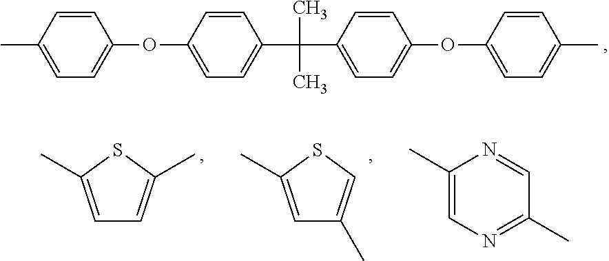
C1=C(OC2=CC=C(C(C3=CC=C(OC4=CC=C(C)C=C4)C=C3)(C)C)C=C2)C=CC(C)=C1.C1=C(C)SC(C)=C1.C1=C(C)SC=C1C.C1(C)=CN=C(C)C=N1
